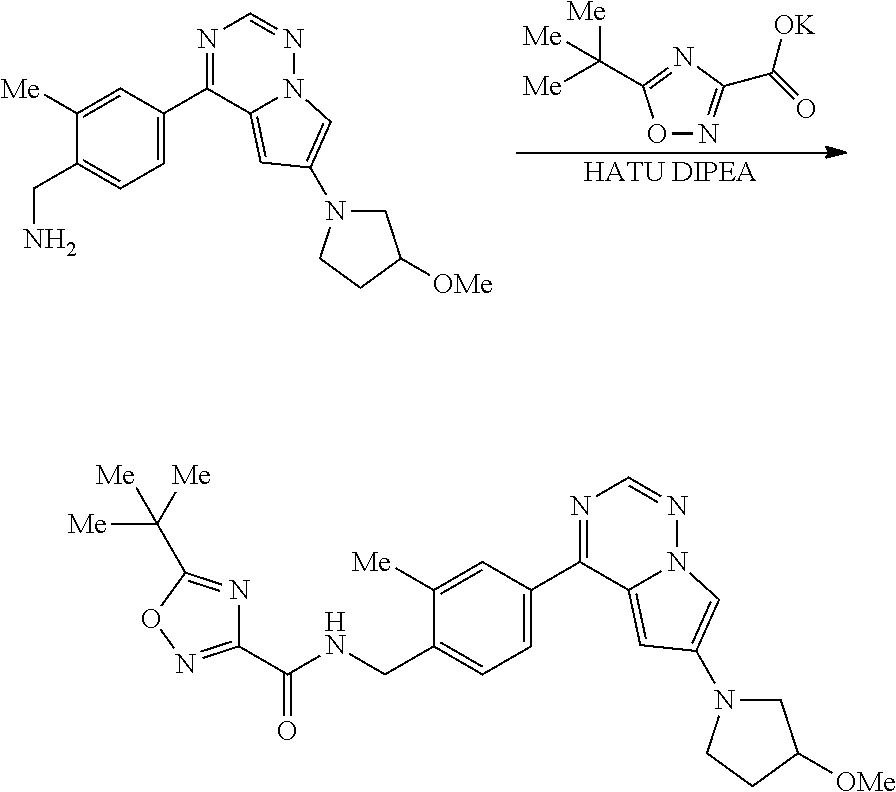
C1(C2=NC=NN3C2=CC(N2CC([OMe])CC2)=C3)=CC=C(CN)C([Me])=C1.[HATU DIPEA].N1=C(C([Me])([Me])[Me])ON=C1C(=O)[OK].C1(C2=NC=NN3C2=CC(N2CC([OMe])CC2)=C3)=CC=C(CNC(=O)C2=NOC(C([Me])([Me])[Me])=N2)C([Me])=C1
